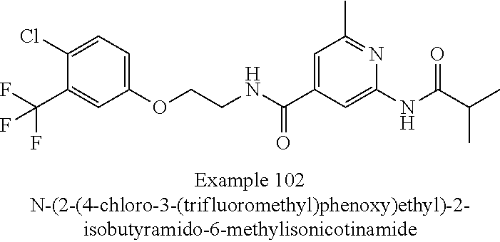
C1(Cl)=CC=C(OCCNC(C2=CC(C)=NC(NC(=O)C(C)C)=C2)=O)C=C1C(F)(F)F
